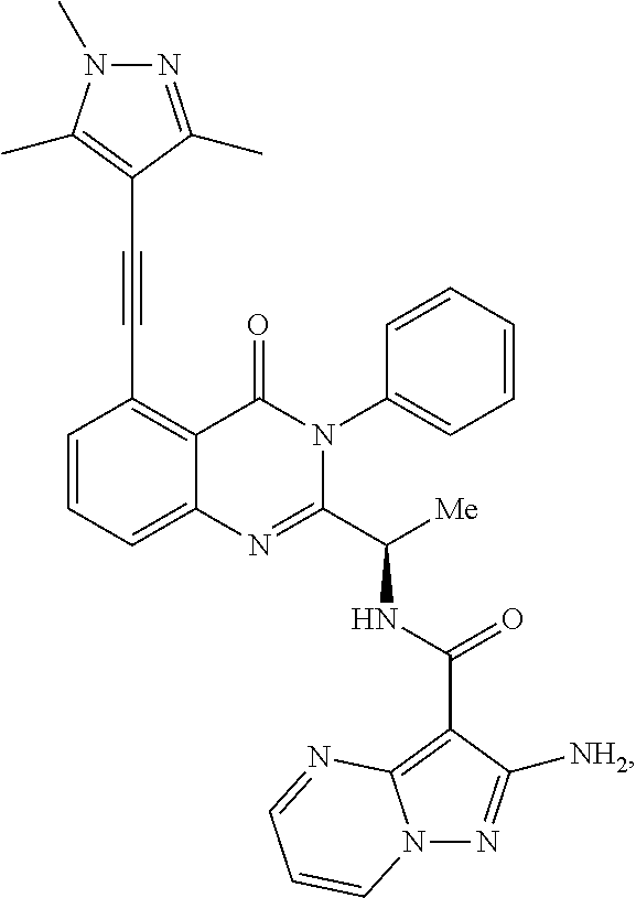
C1(C#CC2=C(C)N(C)N=C2C)=C2C(=CC=C1)N=C(C([Me])NC(C1=C3N(N=C1[NH2])C=CC=N3)=O)N(C1=CC=CC=C1)C2=O
